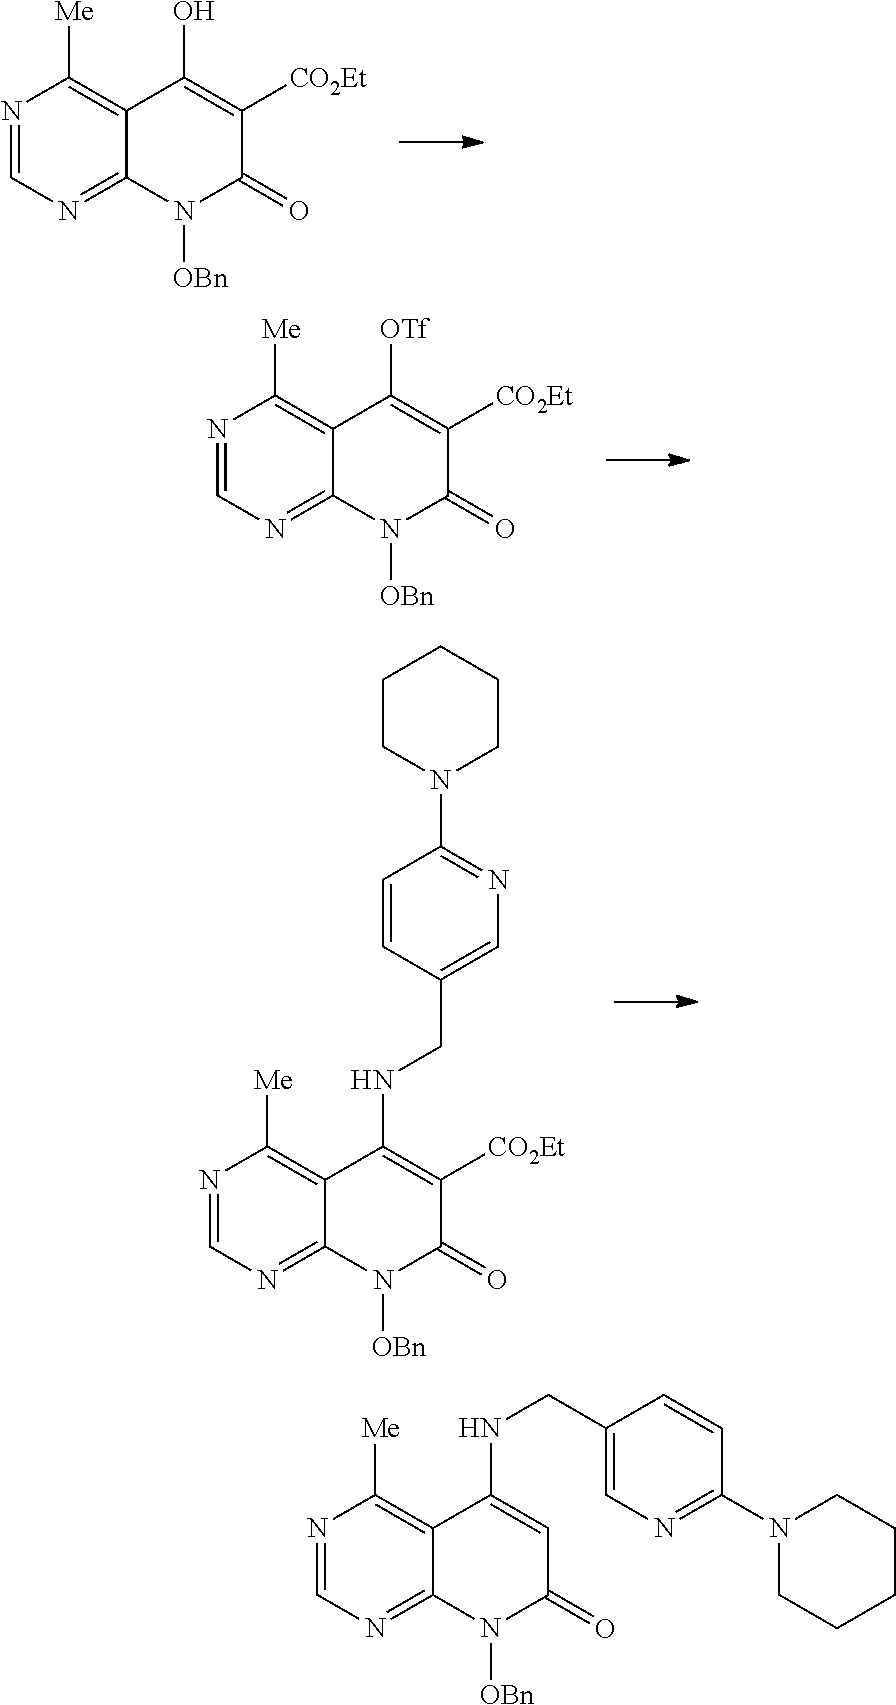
N1=CN=C2C(=C1[Me])C(O)=C([CO2Et])C(=O)N2[OBn].N1=CN=C2C(=C1[Me])C([OTf])=C([CO2Et])C(=O)N2[OBn].N1=CN=C2C(=C1[Me])C(NCC1=CN=C(N3CCCCC3)C=C1)=C([CO2Et])C(=O)N2[OBn].N1=CN=C2C(=C1[Me])C(NCC1=CN=C(N3CCCCC3)C=C1)=CC(=O)N2[OBn]
